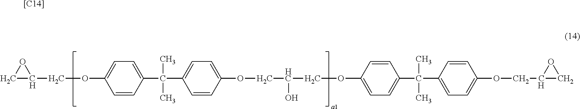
C1C(COC2=CC=C(C(C)(C)C3=CC=C(OCC(COC4=CC=C(C(C)(C)C5=CC=C(OCC6CO6)C=C5)C=C4)O)C=C3)C=C2)O1.[[C14]]
